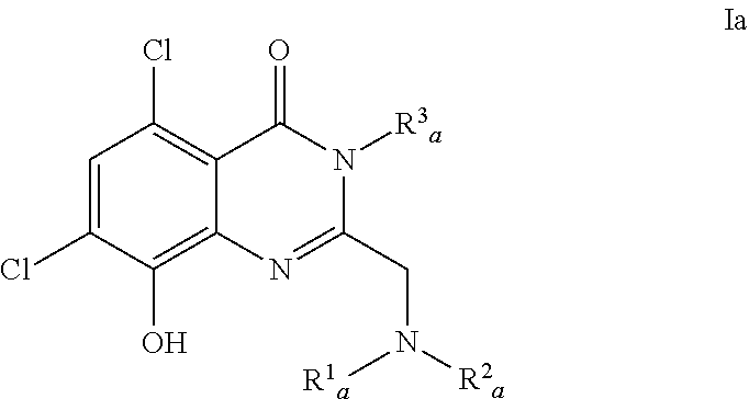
C1=C(Cl)C(O)=C2C(=C1Cl)C(=O)N([R3a])C(CN([R2a])[R1a])=N2
